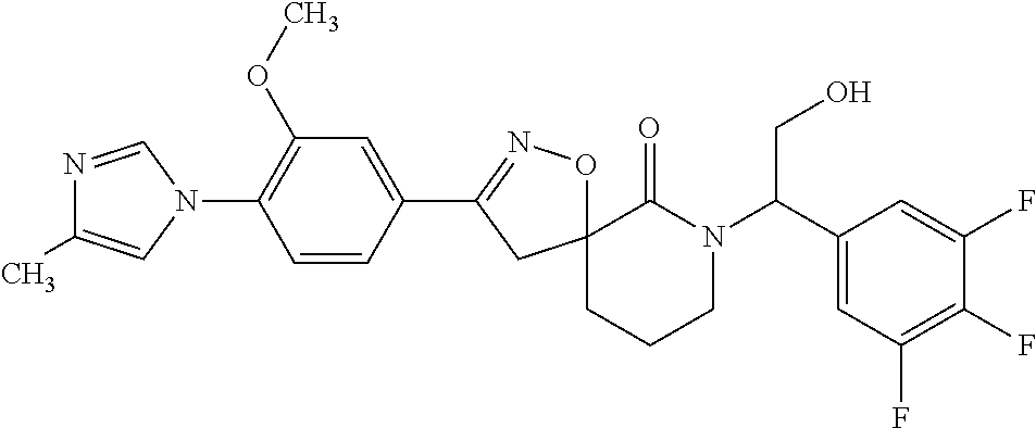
N1=CN(C2=C(OC)C=C(C3=NOC4(C3)CCCN(C(C3=CC(F)=C(F)C(F)=C3)CO)C4=O)C=C2)C=C1C
